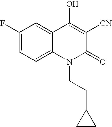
C1(F)=CC=C2C(=C1)C(O)=C([CN])C(=O)N2CCC1CC1
